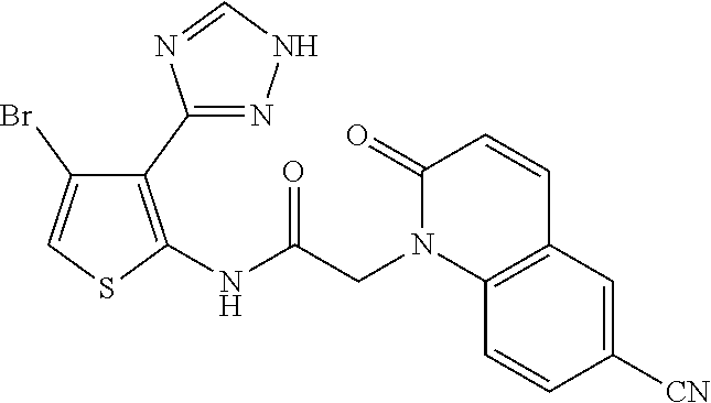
C1(C2=NNC=N2)=C(NC(CN2C3=C(C=CC2=O)C=C([CN])C=C3)=O)SC=C1Br
